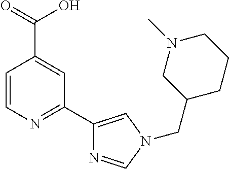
C1=CN=C(C2=CN(CC3CCCN(C)C3)C=N2)C=C1C(=O)O
